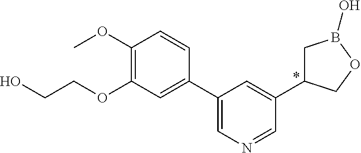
C1(OC)=C(OCCO)C=C(C2=CN=CC(C3CB(O)OC3)=C2)C=C1
